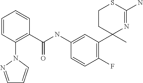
C1(NC(=O)C2=C(N3N=CC=C3)C=CC=C2)=CC(C2(C)N=C(N)SCC2)=C(F)C=C1
